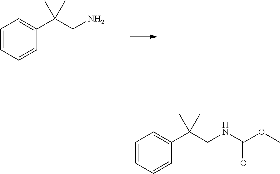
C1=CC=CC(C(CN)(C)C)=C1.C1=CC=CC(C(CNC(OC)=O)(C)C)=C1
